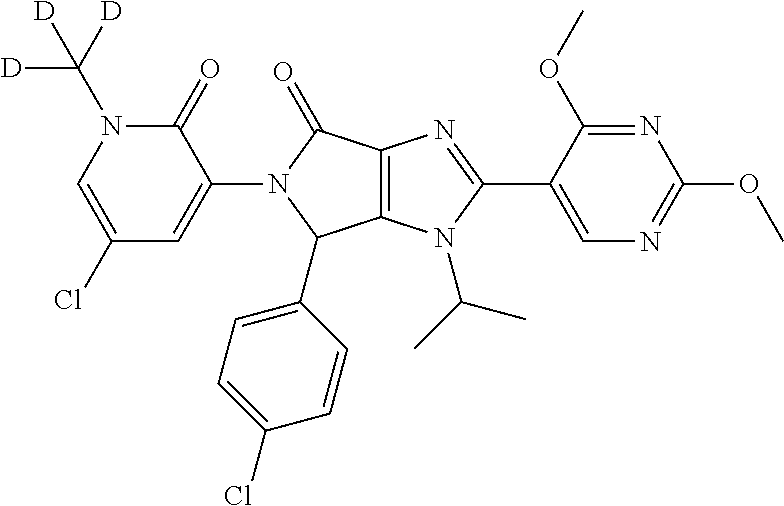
C1(Cl)=CN(C([D])([D])[D])C(=O)C(N2C(C3=CC=C(Cl)C=C3)C3=C(C2=O)N=C(C2=CN=C(OC)N=C2OC)N3C(C)C)=C1
